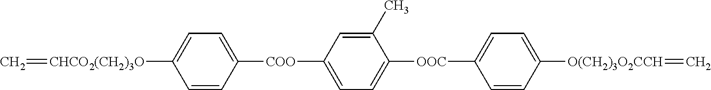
C1=CC([COO]C2=CC=C([OOC]C3=CC=C([O(CH2)3O2CCH]=C)C=C3)C(C)=C2)=CC=C1[CHCO2(CH2)3O]=C
